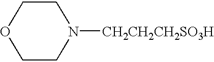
C1CN([CH2CH2CH2SO3H])CCO1
